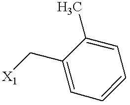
C1=C(C[X1])C(C)=CC=C1
